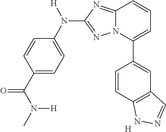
C1(C(N(C)[H])=O)=CC=C(N([H])C2=NN3C(=N2)C=CC=C3C2=CC3=C(C=C2)NN=C3)C=C1.[H]
